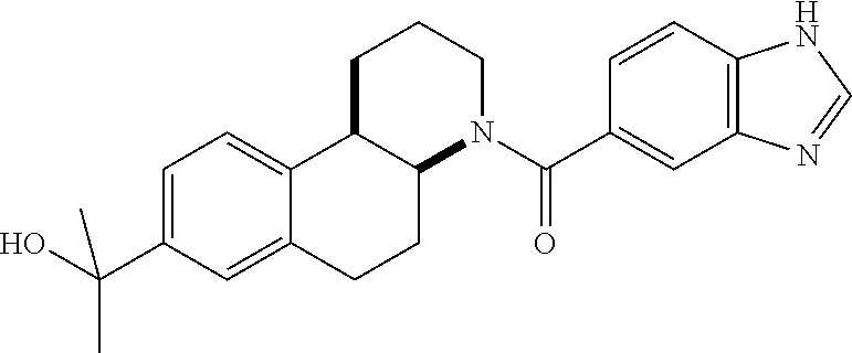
C12C(CCCN1C(C1=CC3=C(C=C1)NC=N3)=O)C1=CC=C(C(O)(C)C)C=C1CC2
